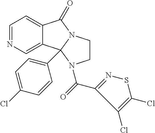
C1=NC=C2C(=C1)C(=O)N1CCN(C(C3=NSC(Cl)=C3Cl)=O)C21C1=CC=C(Cl)C=C1
